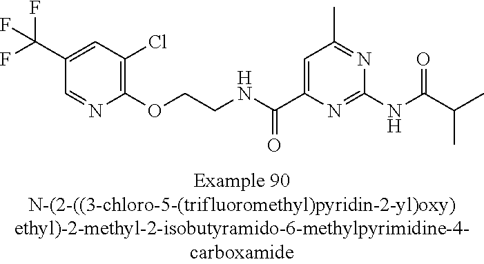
C1(C(F)(F)F)=CC(Cl)=C(OCCNC(C2=CC(C)=NC(NC(=O)C(C)C)=N2)=O)N=C1
